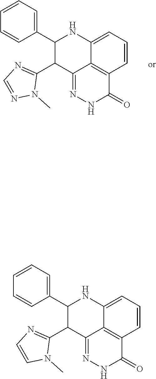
C1=CC(C2C(C3=NC=NN3C)C3=NNC(=O)C4=C3C(=CC=C4)N2)=CC=C1.C12=C3C=CC=C1NC(C1=CC=CC=C1)C(C1=NC=CN1C)C2=NNC3=O
